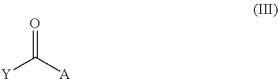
O=C([Y])[A]
